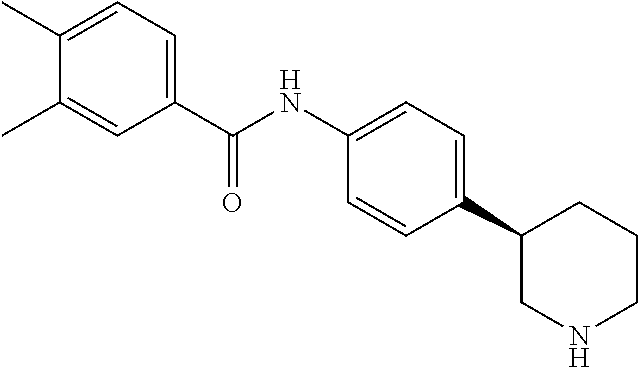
C1(C(NC2=CC=C(C3CNCCC3)C=C2)=O)=CC=C(C)C(C)=C1
